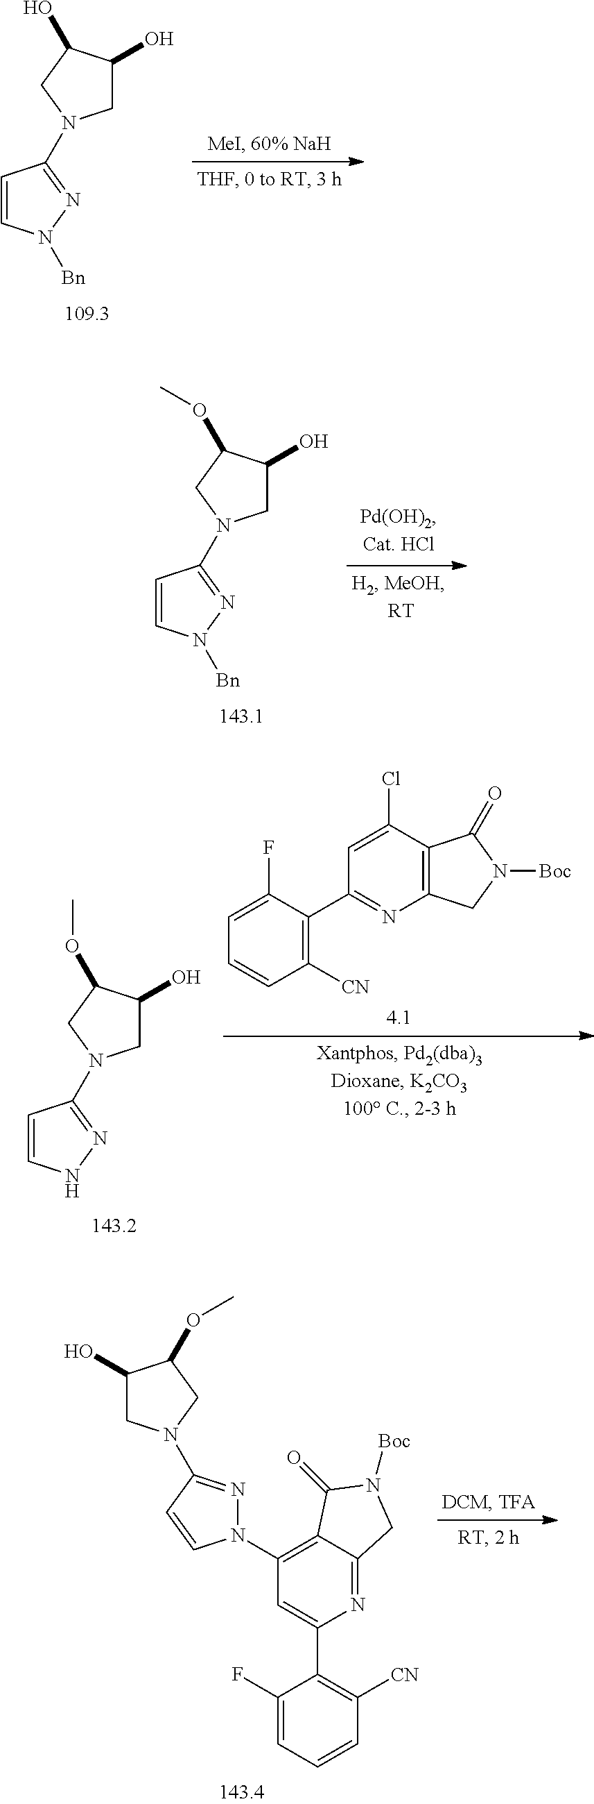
C1C(O)C(O)CN1C1=NN([Bn])C=C1.C1C(O)C(OC)CN1C1=NN([Bn])C=C1.C1(F)=CC=CC([CN])=C1C1=NC2=C(C(Cl)=C1)C(=O)N([Boc])C2.C1C(O)C(OC)CN1C1=NNC=C1.C1(O)CN(C2=NN(C3=C4C(=NC(C5=C([CN])C=CC=C5F)=C3)CN([Boc])C4=O)C=C2)CC1OC
